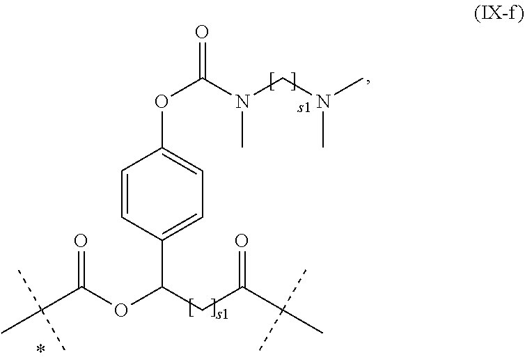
O=C(N(C)CN(C)C)OC1=CC=C(C(OC(=O)C(C)(C)C)CC(C(C)(C)C)=O)C=C1
